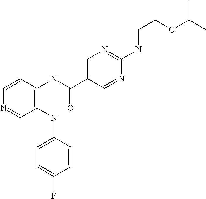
C1(NC2=CC=C(F)C=C2)=C(NC(C2=CN=C(NCCOC(C)C)N=C2)=O)C=CN=C1
